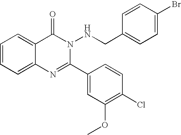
C1=CC=C2C(=C1)C(=O)N(NCC1=CC=C(Br)C=C1)C(C1=CC(OC)=C(Cl)C=C1)=N2
